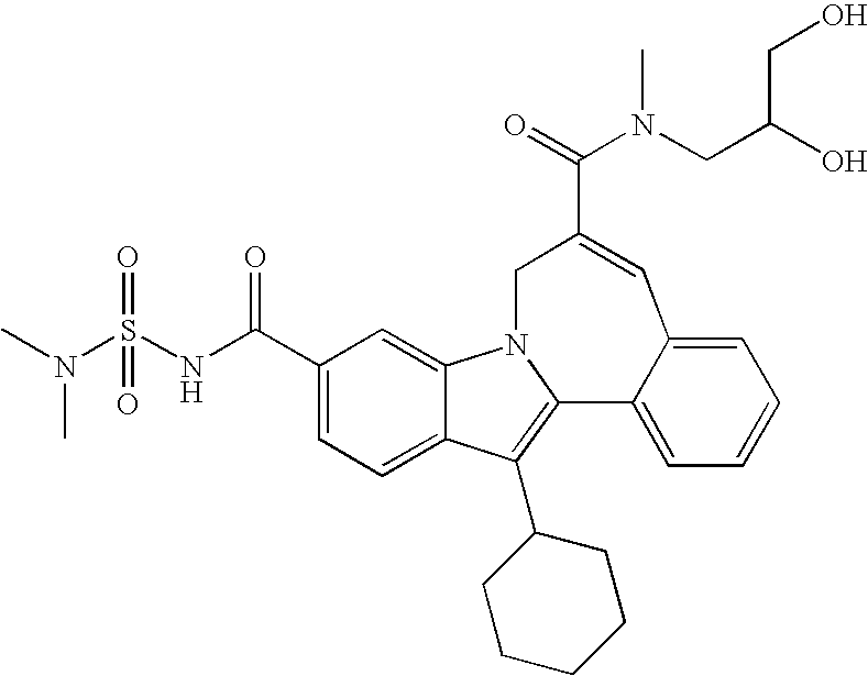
C(=O)(C1=CC2=CC=CC=C2C2=C(C3CCCCC3)C3=CC=C(C(=O)NS(N(C)C)(=O)=O)C=C3N2C1)N(CC(O)CO)C
